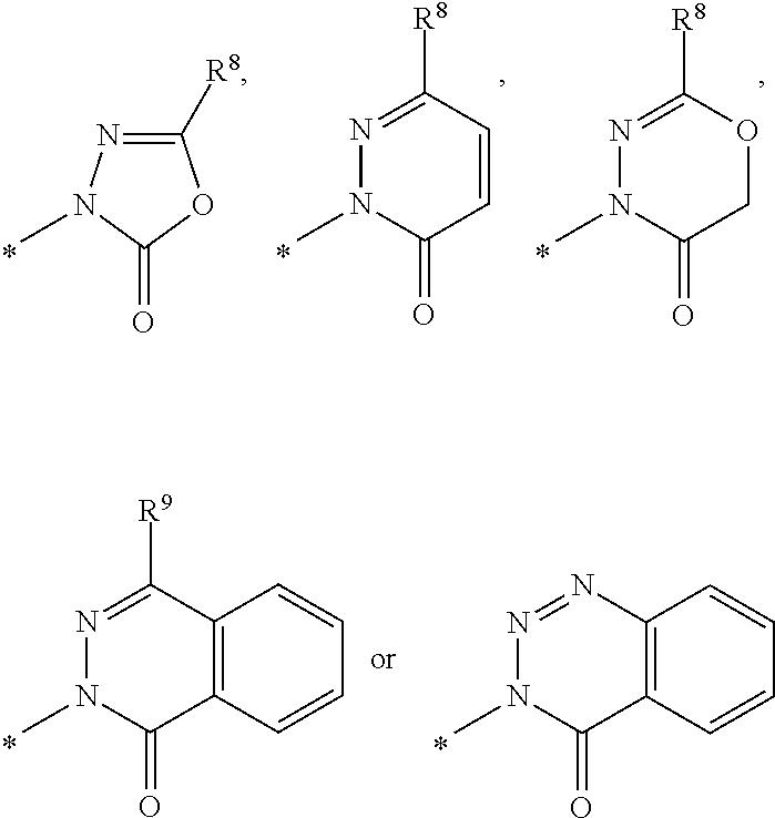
C1([R8])=NN(C)C(=O)O1.N1=C([R8])C=CC(=O)N1C.N1=C([R8])OCC(=O)N1C.N1=NC2=C(C(=O)N1C)C=CC=C2.N1=C([R9])C2=C(C(=O)N1C)C=CC=C2
